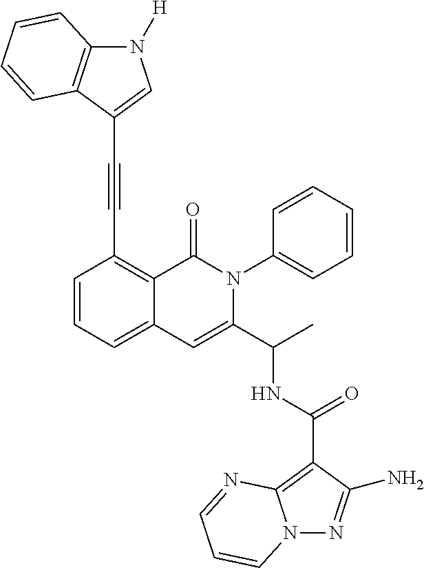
C1=CC=C2C(=C1C#CC1=CN([H])C3=C1C=CC=C3)C(=O)N(C1=CC=CC=C1)C(C(C)NC(=O)C1=C3N(N=C1N)C=CC=N3)=C2
